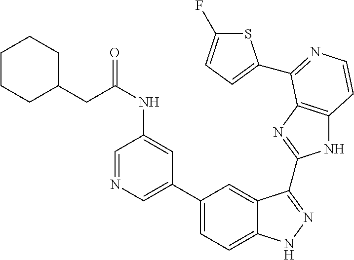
C1(C2=CN=CC(NC(CC3CCCCC3)=O)=C2)=CC=C2C(=C1)C(C1=NC3=C(N1)C=CN=C3C1=CC=C(F)S1)=NN2
